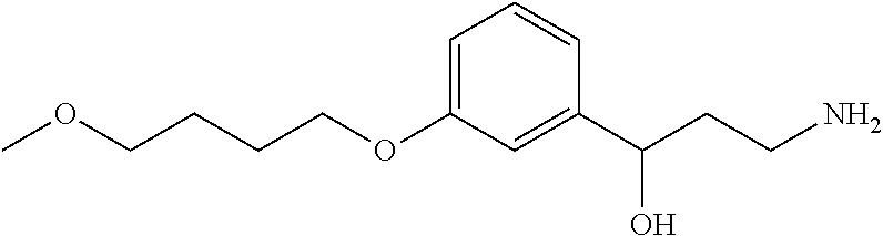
C1=C(OCCCCOC)C=C(C(CCN)O)C=C1
